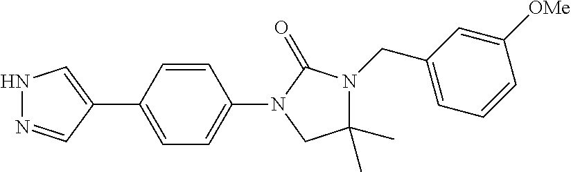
C1=CC(C2=CNN=C2)=CC=C1N1CC(C)(C)N(CC2=CC=CC([OMe])=C2)C1=O
